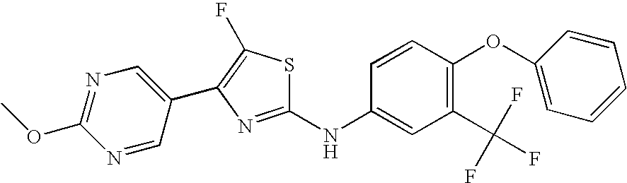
S1C(NC2=CC(C(F)(F)F)=C(OC3=CC=CC=C3)C=C2)=NC(C2=CN=C(OC)N=C2)=C1F
